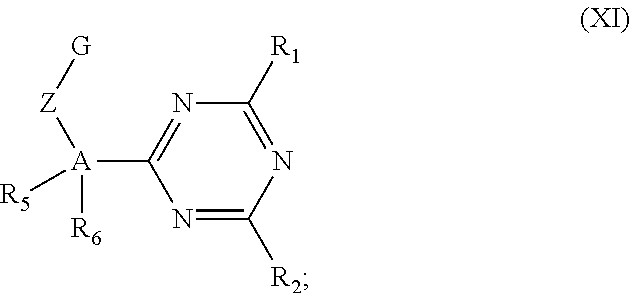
C1([R1])=NC([R2])=NC([A]([Z][G])([R6])[R5])=N1
